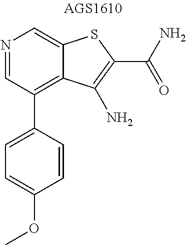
N1=CC(C2=CC=C(OC)C=C2)=C2C(=C1)SC(C(N)=O)=C2N
